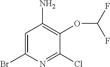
C1=C(Br)N=C(Cl)C(OC(F)F)=C1N
